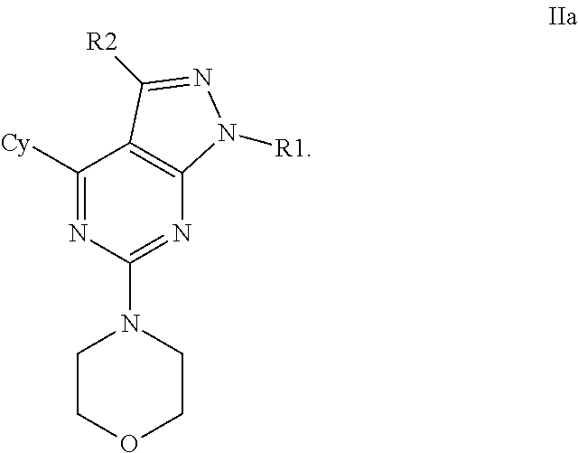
N1=C(N2CCOCC2)N=C([Cy])C2=C1N([R1])N=C2[R2]
